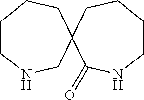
C1CNCC2(CC1)CCCCNC2=O
